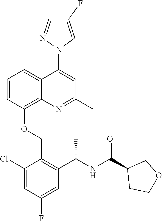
C1=CC(OCC2=C(C(NC(C3CCOC3)=O)C)C=C(F)C=C2Cl)=C2C(=C1)C(N1C=C(F)C=N1)=CC(C)=N2
